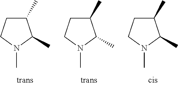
C1(C)CCN(C)C1C.C1(C)CCN(C)C1C.C1(C)CCN(C)C1C
